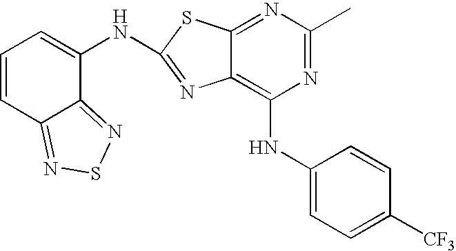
N1=C(C)N=C2C(=C1NC1=CC=C([CF3])C=C1)N=C(NC1=CC=CC3=NSN=C13)S2
